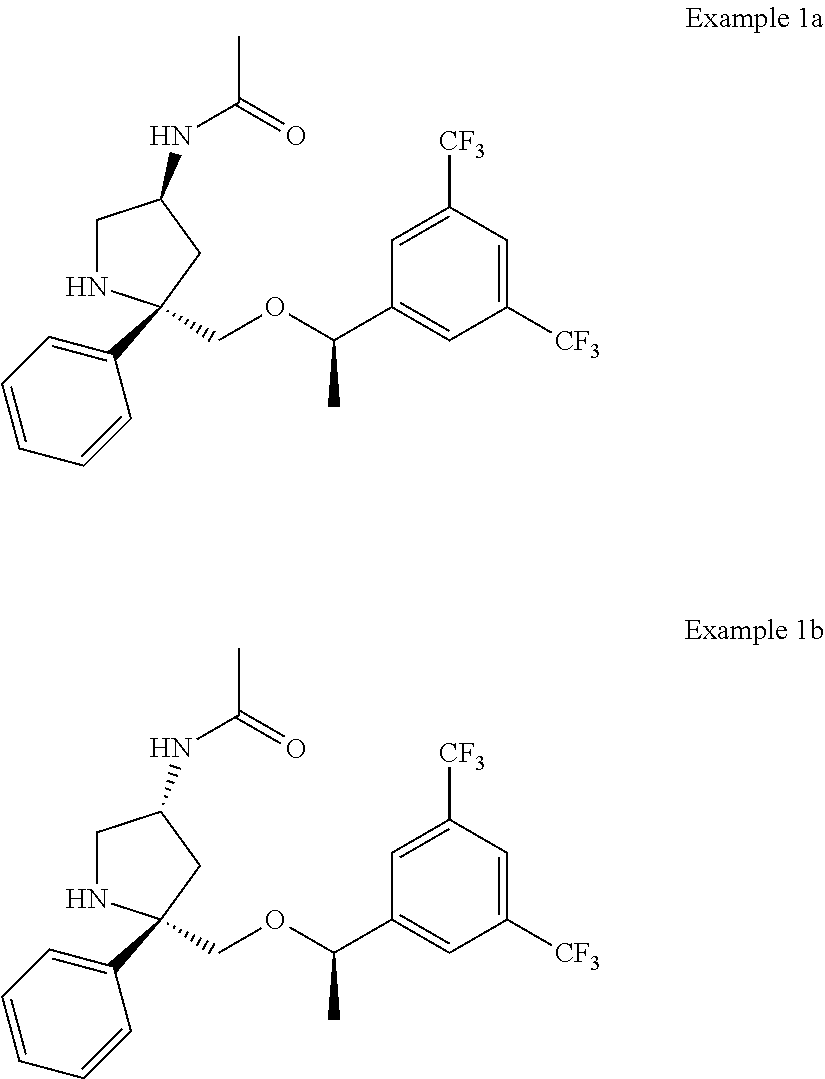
C1=CC=C(C2(COC(C)C3=CC([CF3])=CC([CF3])=C3)NCC(NC(=O)C)C2)C=C1.C1=CC=C(C2(COC(C)C3=CC([CF3])=CC([CF3])=C3)NCC(NC(=O)C)C2)C=C1
